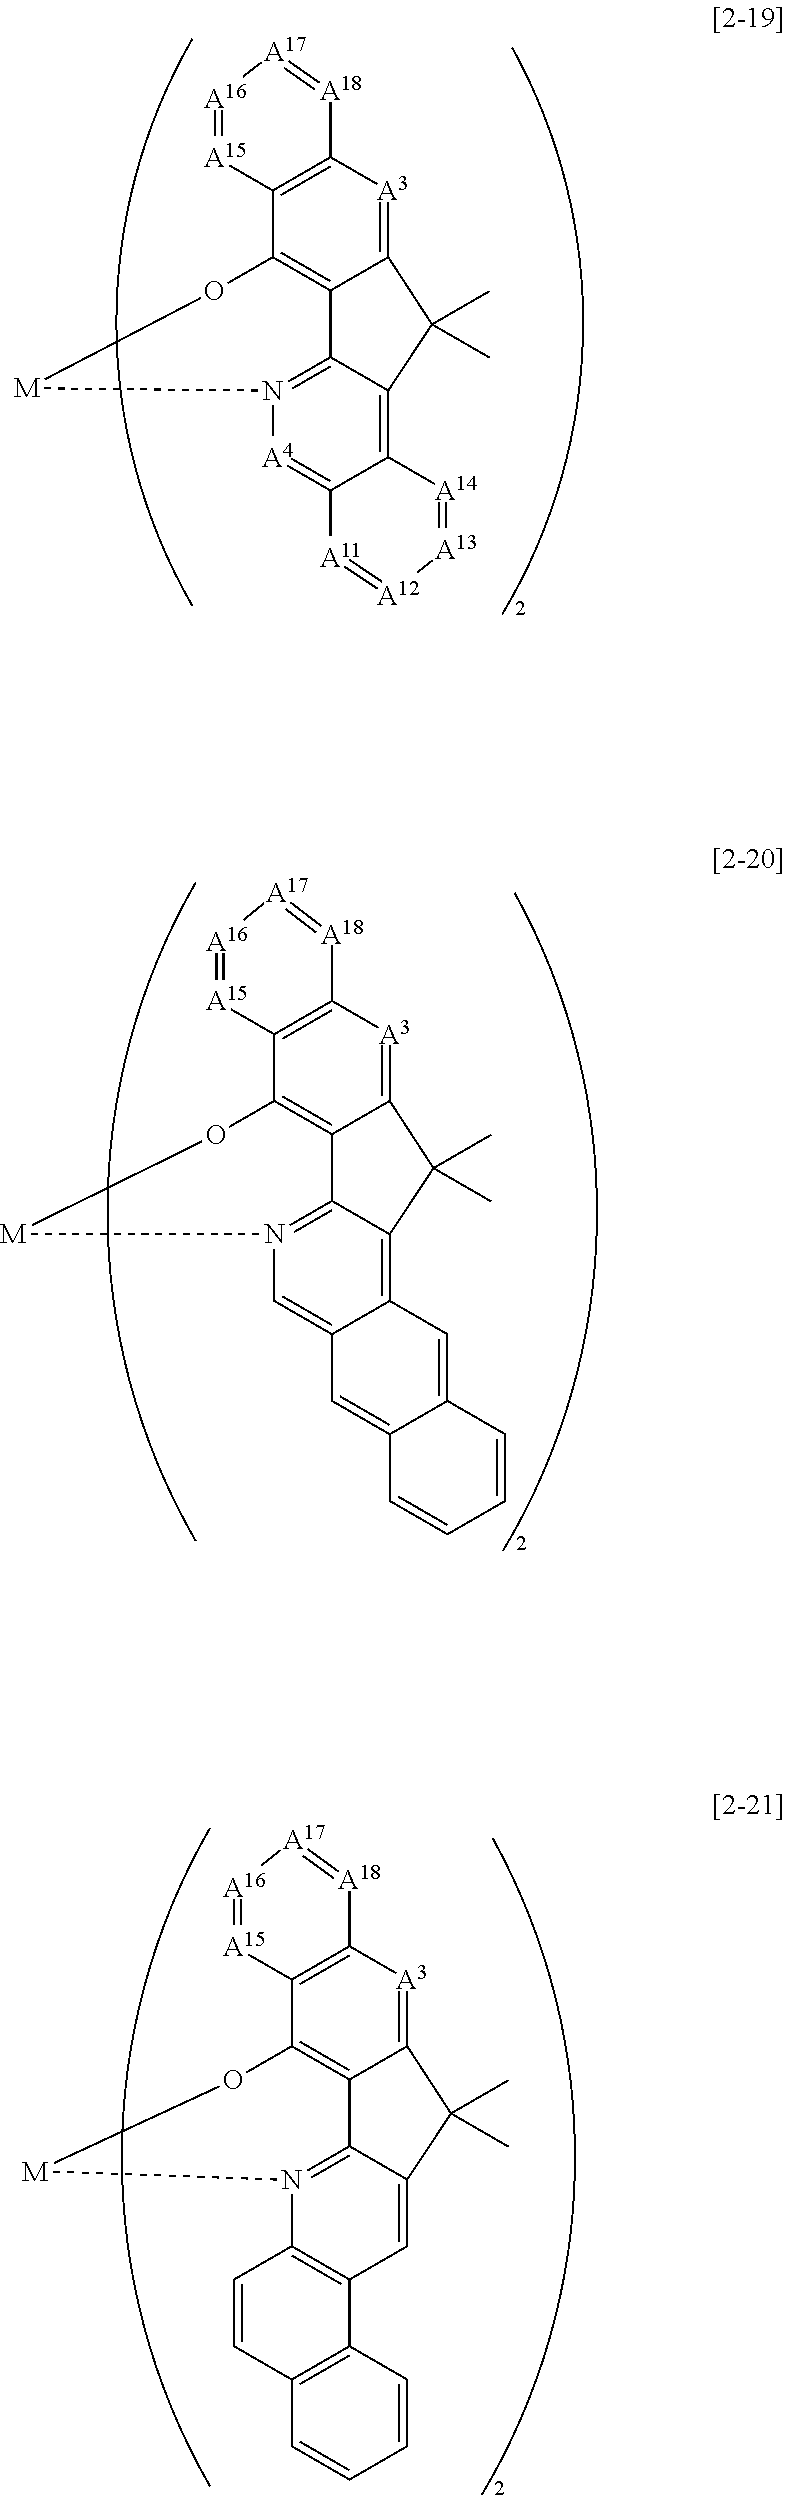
C12=[A3]C3=C(C4=C1C1=N([A4]=C5C(=C1C2(C)C)[A14]=[A13][A12]=[A11]5)[M]O4)[A15]=[A16][A17]=[A18]3.C12=[A3]C3=C(C4=C1C1=N(C=C5C(=C1C2(C)C)C=C1C(=C5)C=CC=C1)[M]O4)[A15]=[A16][A17]=[A18]3.C12=[A3]C3=C(C4=C1C1=N(C5=C(C=C1C2(C)C)C1=C(C=C5)C=CC=C1)[M]O4)[A15]=[A16][A17]=[A18]3
